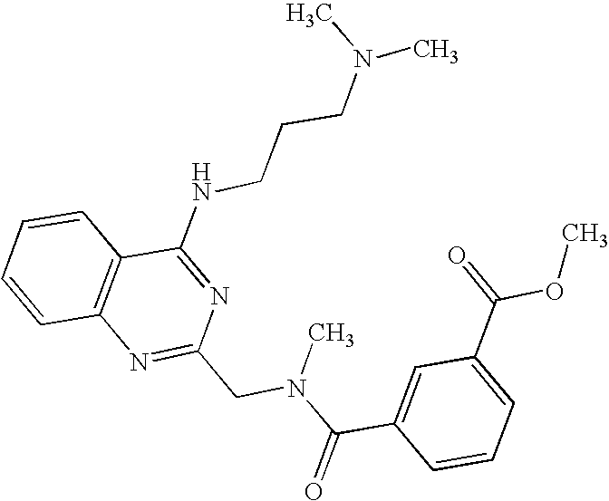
C1=CC2=C(C=C1)C(NCCCN(C)C)=NC(CN(C(C1=CC(C(=O)OC)=CC=C1)=O)C)=N2
